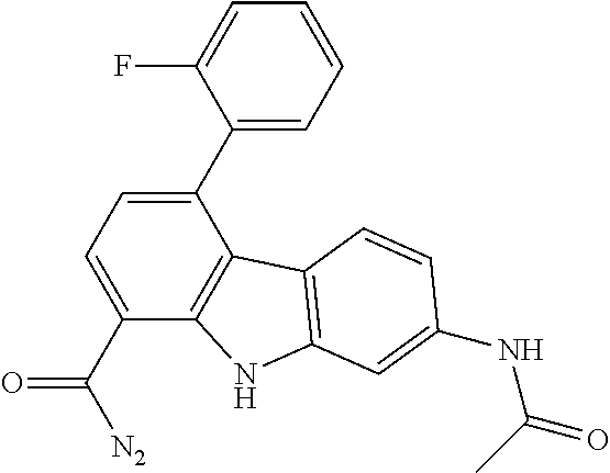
C1(C2=CC=CC=C2F)=CC=C(C([N2])=O)C2=C1C1=C(N2)C=C(NC(=O)C)C=C1
